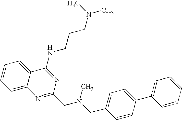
C1=C2C(=CC=C1)C(NCCCN(C)C)=NC(CN(CC1=CC=C(C3=CC=CC=C3)C=C1)C)=N2
